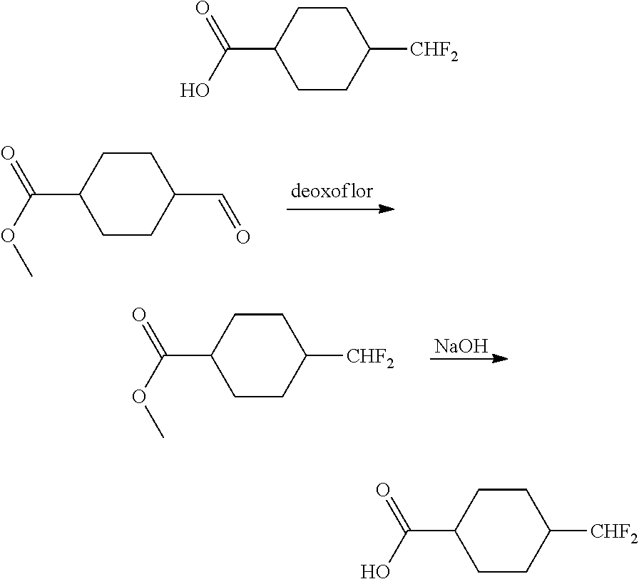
C1CC(C=O)CCC1C(OC)=O.C1CC([CHF2])CCC1C(OC)=O.[NaOH].C1CC([CHF2])CCC1C(O)=O.C1CC([CHF2])CCC1C(O)=O
